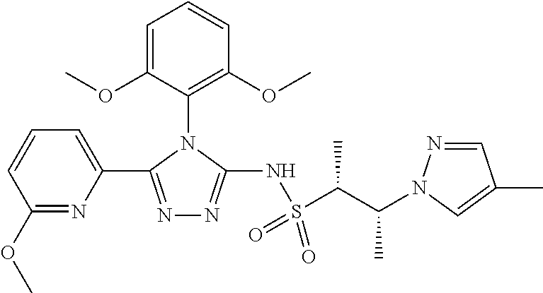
C1=C(OC)C(N2C(C3=CC=CC(OC)=N3)=NN=C2NS(C(C)C(C)N2N=CC(C)=C2)(=O)=O)=C(OC)C=C1
